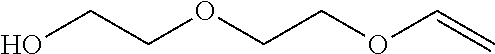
C(OC=C)COCCO
